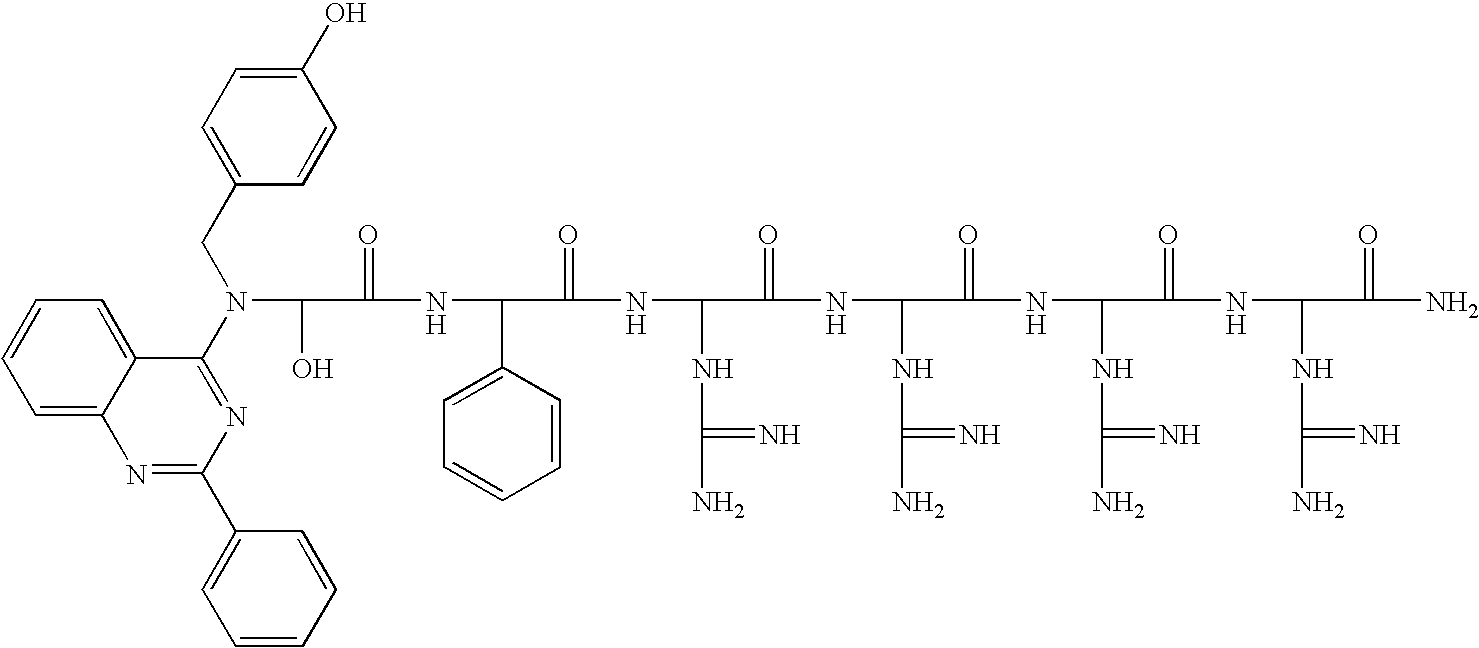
OC(C(=O)NC(C1=CC=CC=C1)C(=O)NC(NC(N)=N)C(=O)NC(NC(N)=N)C(=O)NC(NC(N)=N)C(=O)NC(NC(N)=N)C(=O)N)N(C1=NC(C2=CC=CC=C2)=NC2=CC=CC=C12)CC1=CC=C(O)C=C1
